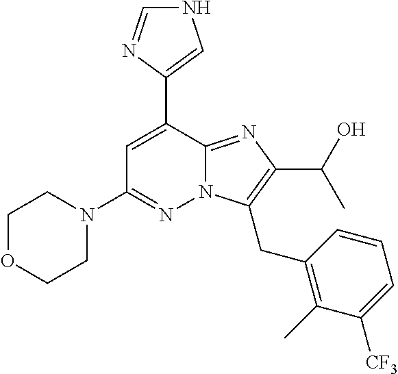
N12C(=NC(C(O)C)=C1CC1=C(C)C([CF3])=CC=C1)C(C1=CNC=N1)=CC(N1CCOCC1)=N2
